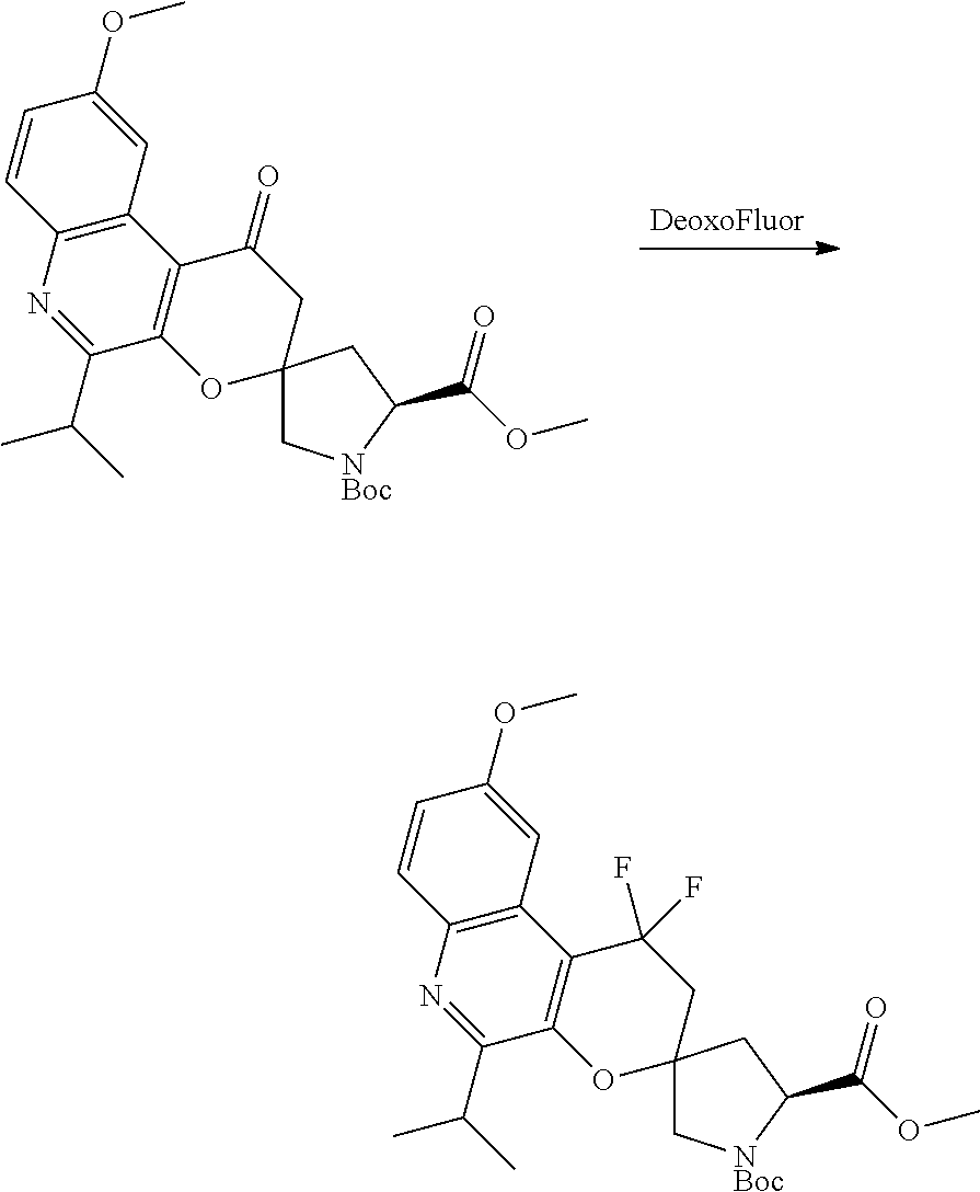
C12=C(C3=C(C(C(C)C)=N1)OC1(CC3=O)C[NBoc]C(C(OC)=O)C1)C=C(OC)C=C2.C12=C(C3=C(C(C(C)C)=N1)OC1(CC3(F)F)C[NBoc]C(C(OC)=O)C1)C=C(OC)C=C2
